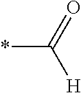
O=C([H])*
